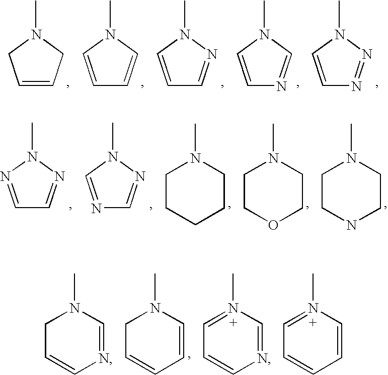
C1=CCN(C)C1.C1=CN(C)C=C1.C1=CN(C)N=C1.C1=CN(C)C=N1.C1=CN(C)N=N1.C1=NN(C)N=C1.N1=CN(C)N=C1.C1CCCCN1C.C1COCCN1C.C1CNCCN1C.C1C=CN=CN1C.C1C=CC=CN1C.C1=N(C)C=NC=C1.C1=N(C)C=CC=C1
